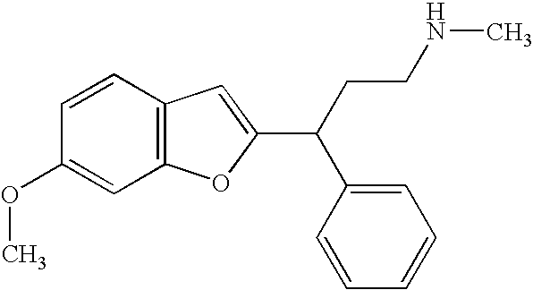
C1=CC2=C(C=C1OC)OC(C(C1=CC=CC=C1)CCNC)=C2
